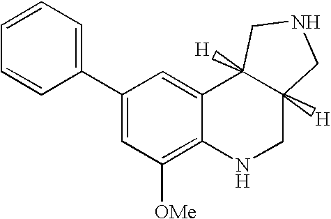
C1(C2=CC=CC=C2)=CC([OMe])=C2C(=C1)C1([H])C([H])(CN2)CNC1
